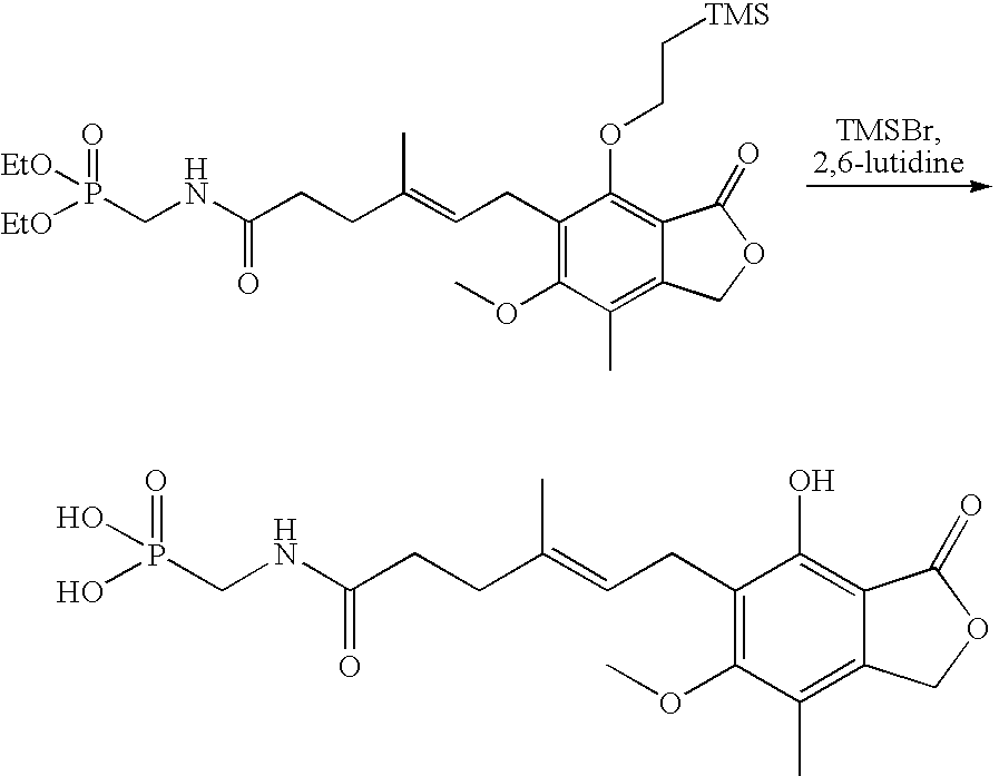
C1(CC=C(CCC(NCP([EtO])(=O)[EtO])=O)C)=C(OC)C(C)=C2C(=C1OCC[TMS])C(=O)OC2.C1(CC=C(CCC(NCP(O)(=O)O)=O)C)=C(OC)C(C)=C2C(=C1O)C(=O)OC2
